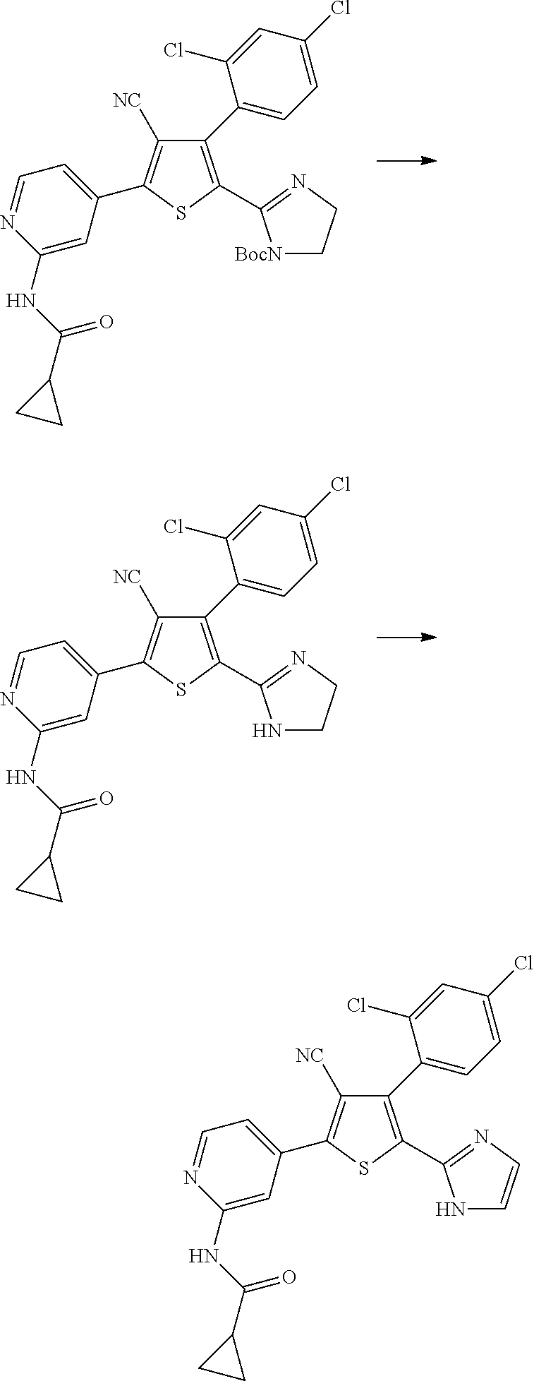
C1(C2=CC=C(Cl)C=C2Cl)=C(C2=NCC[BocN]2)SC(C2=CC=NC(NC(C3CC3)=O)=C2)=C1[NC].C1(C2=CC=C(Cl)C=C2Cl)=C(C2=NCCN2)SC(C2=CC=NC(NC(C3CC3)=O)=C2)=C1[NC].C1(C2=CC=C(Cl)C=C2Cl)=C(C2=NC=CN2)SC(C2=CC=NC(NC(C3CC3)=O)=C2)=C1[NC]
